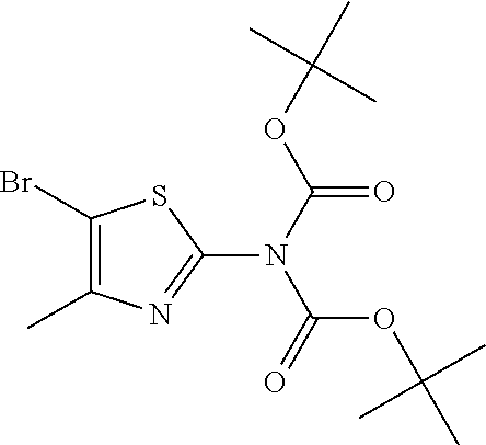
C1(Br)=C(C)N=C(N(C(=O)OC(C)(C)C)C(OC(C)(C)C)=O)S1
